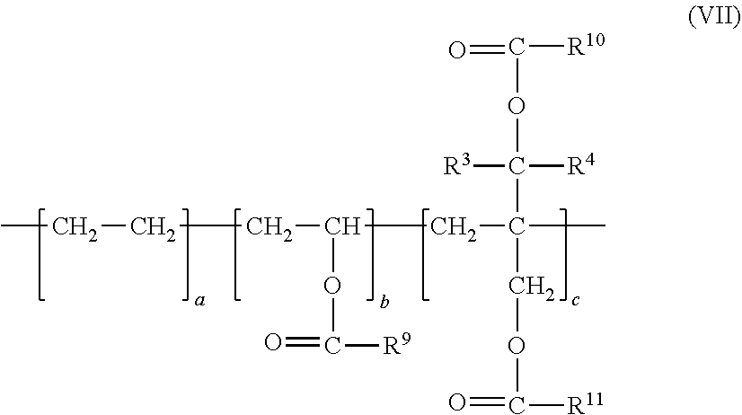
CCCCC(OC(=O)[R9])CC(C)(C([R4])([R3])OC(=O)[R10])COC([R11])=O
